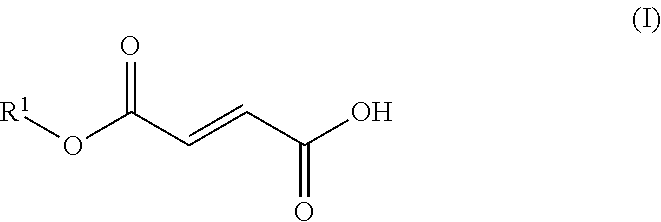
[R1]OC(C=CC(O)=O)=O
